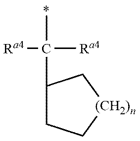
C(C1CC[(CH2)n]C1)([Ra4])([Ra4])*
